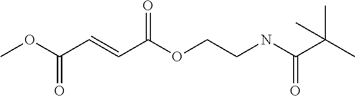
COC(C=CC(OCCNC(C(C)(C)C)=O)=O)=O
